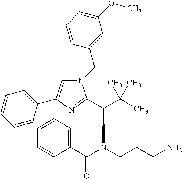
N1(CC2=CC(OC)=CC=C2)C=C(C2=CC=CC=C2)N=C1C(C(C)(C)C)N(CCCN)C(C1=CC=CC=C1)=O
